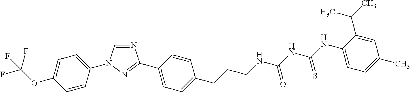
N1=CN(C2=CC=C(OC(F)(F)F)C=C2)N=C1C1=CC=C(CCCNC(NC(NC2=CC=C(C)C=C2C(C)C)=S)=O)C=C1
